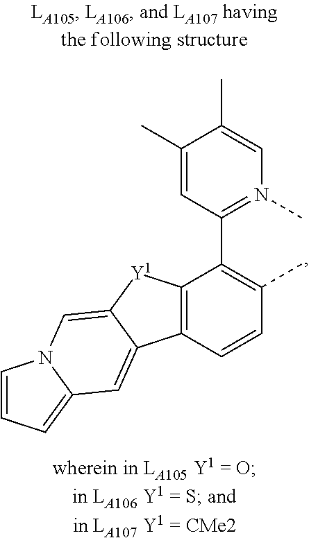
C1=CC=C2N1C=C1C(=C2)C2=C([Y1]1)C(C1=N(C)C=C(C)C(C)=C1)=C(C)C=C2
